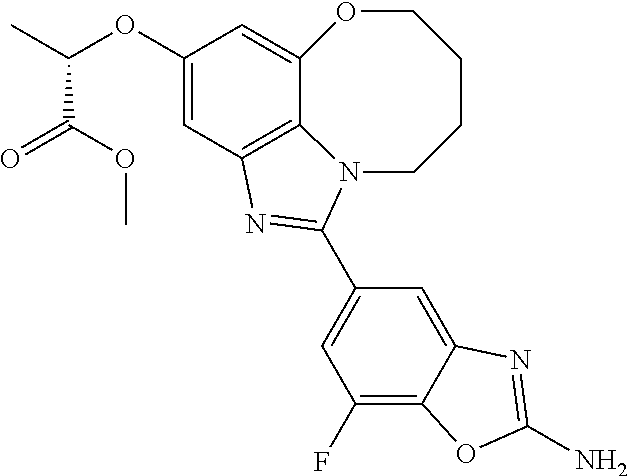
C1(OC(C)C(=O)OC)=CC2=C3C(=C1)OCCCCN3C(C1=CC(F)=C3C(=C1)N=C(N)O3)=N2
